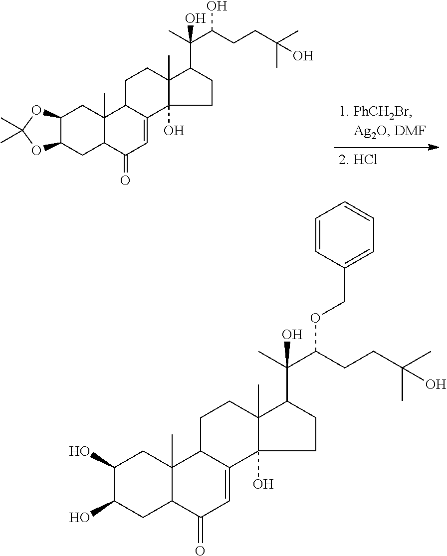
C12C(CC3C(C)(C1)C1C(=CC3=O)C3(O)C(C)(CC1)C(C(C)(C(CCC(C)(C)O)O)O)CC3)OC(C)(C)O2.C1(O)C(O)CC2C(C)(C1)C1C(=CC2=O)C2(O)C(C)(CC1)C(C(C)(C(CCC(C)(C)O)OCC1=CC=CC=C1)O)CC2
